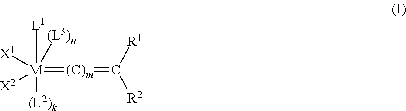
[X1][M]([X2])([L1])([(L3)n])(=[(C)m]=C([R1])[R2])[(L2)k]
